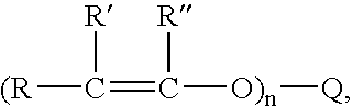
[(R]C(=C([O)n][Q])[R])[R]
